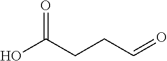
OC(CCC=O)=O
